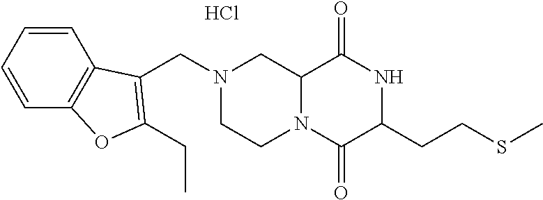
C12N(C(=O)C(CCSC)NC1=O)CCN(CC1=C(CC)OC3=C1C=CC=C3)C2.Cl
